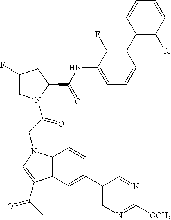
C12=C(C=C(C3=CN=C([OCH3])N=C3)C=C1)C(C(=O)C)=CN2CC(=O)N1CC(F)CC1C(=O)NC1=CC=CC(C2=C(Cl)C=CC=C2)=C1F
